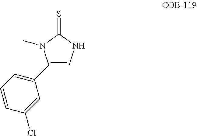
C1(C2=CC=CC(Cl)=C2)=CNC(=S)N1C
